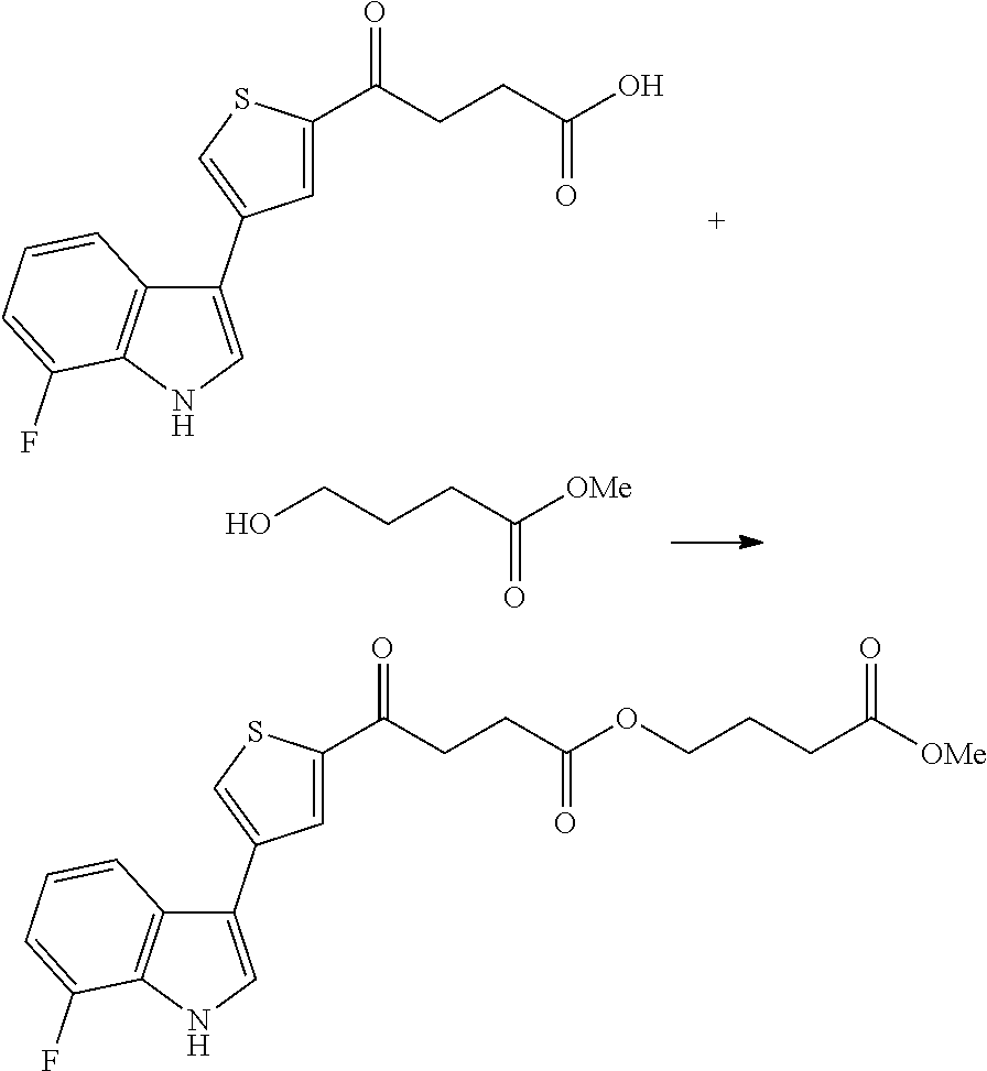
C1=C(C(CCC(O)=O)=O)SC=C1C1=CNC2=C1C=CC=C2F.OCCCC([OMe])=O.C1=C(C(CCC(OCCCC([OMe])=O)=O)=O)SC=C1C1=CNC2=C1C=CC=C2F
